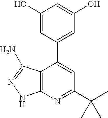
C1(O)=CC(C2=CC(C(C)(C)C)=NC3=C2C(N)=NN3)=CC(O)=C1
